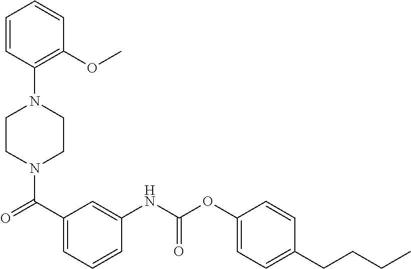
N1(C(C2=CC=CC(NC(OC3=CC=C(CCCC)C=C3)=O)=C2)=O)CCN(C2=C(OC)C=CC=C2)CC1
